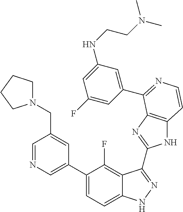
C1=C(C2=CC=C3C(=C2F)C(C2=NC4=C(N2)C=CN=C4C2=CC(NCCN(C)C)=CC(F)=C2)=NN3)C=C(CN2CCCC2)C=N1
